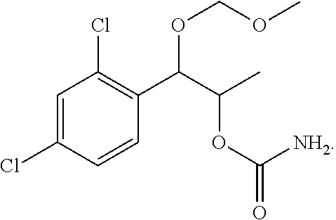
C1=C(Cl)C=CC(C(C(C)OC(=O)[NH2])OCOC)=C1Cl
